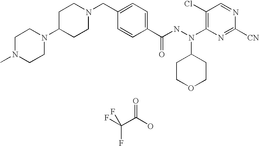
FC(C(O)=O)(F)F.C1C(N2CCN(C)CC2)CCN(CC2=CC=C(C(NN(C3=C(Cl)C=NC([CN])=N3)C3CCOCC3)=O)C=C2)C1
